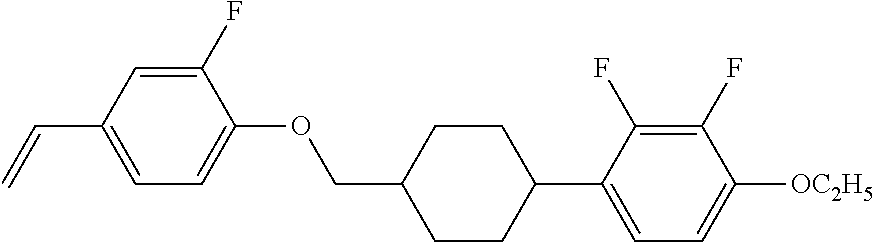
C1(F)=CC(C=C)=CC=C1OCC1CCC(C2=CC=C([OC2H5])C(F)=C2F)CC1
